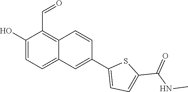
OC1=CC=C2C(=C1C=O)C=CC(C1=CC=C(C(NC)=O)S1)=C2
